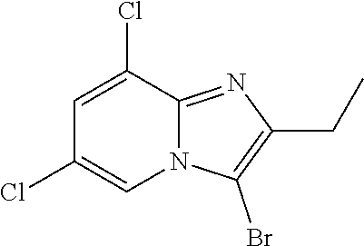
C1(Cl)=CN2C(=NC(CC)=C2Br)C(Cl)=C1
